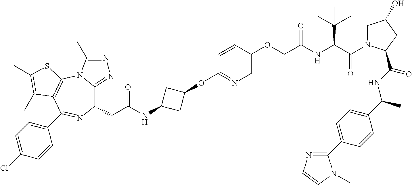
C1(CC(NC2CC(OC3=NC=C(OCC(NC(C(=O)N4CC(O)CC4C(NC(C4=CC=C(C5=NC=CN5C)C=C4)C)=O)C(C)(C)C)=O)C=C3)C2)=O)C2=NN=C(C)N2C2=C(C(C3=CC=C(Cl)C=C3)=N1)C(C)=C(C)S2
